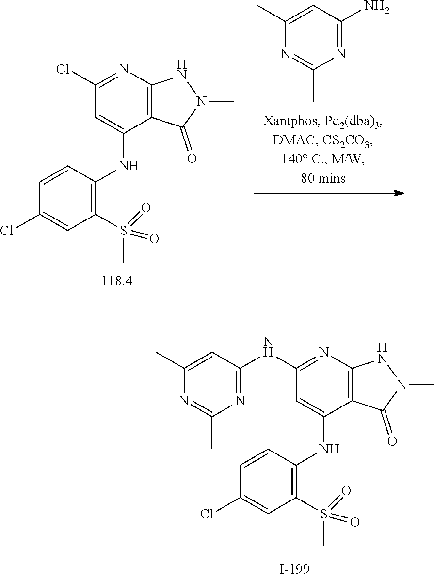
C1=CC(NC2=CC(NC3=NC(C)=NC(C)=C3)=NC3=C2C(=O)N(C)N3)=C(S(C)(=O)=O)C=C1Cl.C1=CC(NC2=CC(Cl)=NC3=C2C(=O)N(C)N3)=C(S(=O)(C)=O)C=C1Cl.N1=C(N)C=C(C)N=C1C
